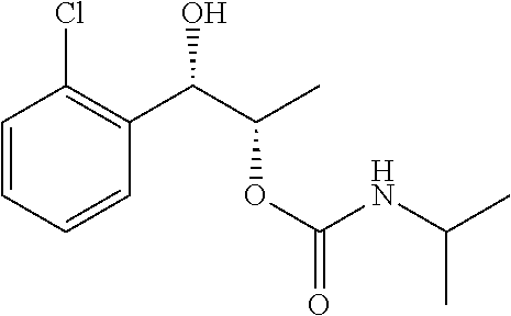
C1=CC=CC(C(C(C)OC(=O)NC(C)C)O)=C1Cl
